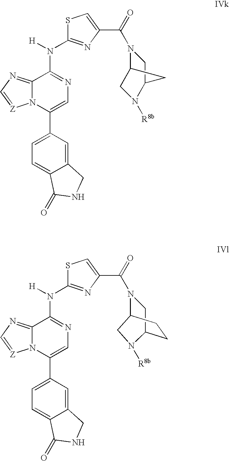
C12=CC(C3=CN=C(N([H])C4=NC(C(=O)N5C6CN([R8b])C(C5)C6)=CS4)C4=NC=[Z]N43)=CC=C1C(=O)NC2.C12=CC(C3=CN=C(N([H])C4=NC(C(=O)N5CC6CCC5CN6[R8b])=CS4)C4=NC=[Z]N43)=CC=C1C(=O)NC2
